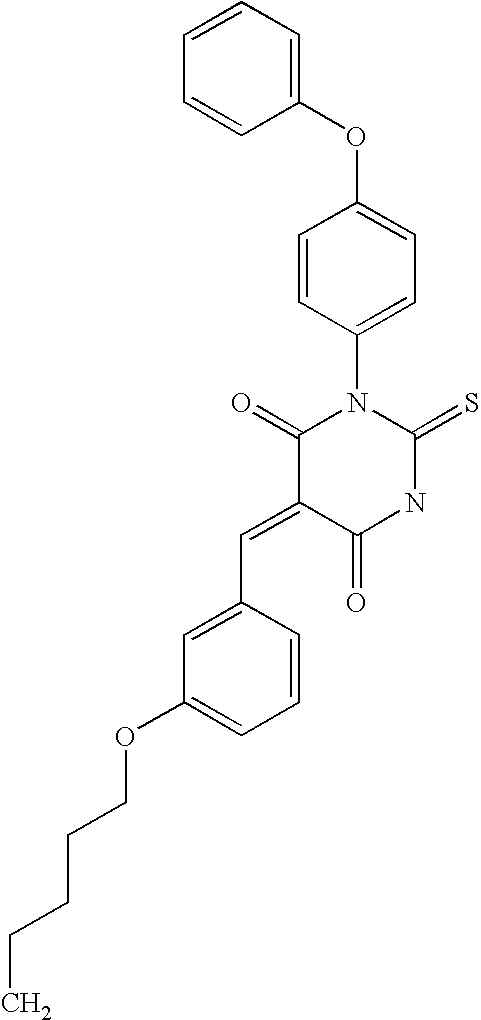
C1(OC2=CC=C(N3C(=O)C(=CC4=CC(OCCCCC)=CC=C4)C(=O)NC3=S)C=C2)=CC=CC=C1
